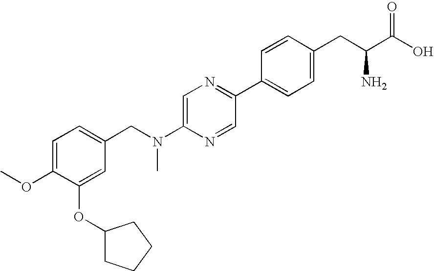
O(C1=CC=C(CN(C2=CN=C(C3=CC=C(CC(C(O)=O)N)C=C3)C=N2)C)C=C1OC1CCCC1)C
